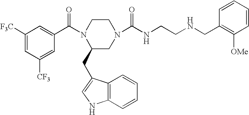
C12=C(C(CC3CN(C(NCCNCC4=C([OMe])C=CC=C4)=O)CCN3C(C3=CC([F3C])=CC([CF3])=C3)=O)=CN1)C=CC=C2
